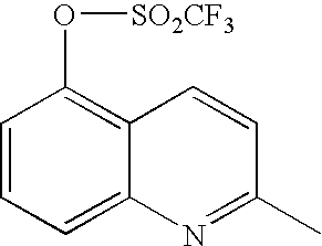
C1=CC=C2C(=C1O[SO2CF3])C=CC(C)=N2
